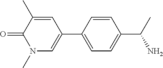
O=C1C(C)=CC(C2=CC=C(C(C)N)C=C2)=CN1C
